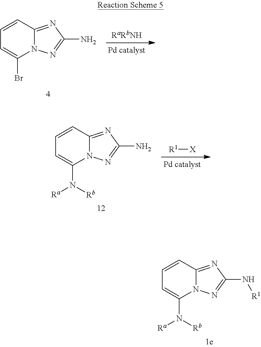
C1=CC2=NC(N)=NN2C(Br)=C1.C1=CC2=NC(N)=NN2C(N([Rb])[Ra])=C1.[R1][X].C1=CC2=NC(N[R1])=NN2C(N([Rb])[Ra])=C1
